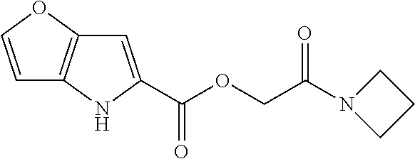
C1=COC2=C1NC(C(OCC(N1CCC1)=O)=O)=C2
